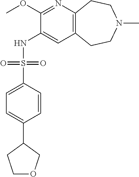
C12=C(CCN(C)CC1)C=C(NS(C1=CC=C(C3CCOC3)C=C1)(=O)=O)C(OC)=N2
